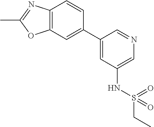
C12=C(C=C(C3=CC(NS(CC)(=O)=O)=CN=C3)C=C1)OC(C)=N2
